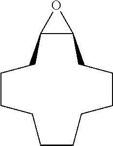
C12C(CCCCCCCCCC1)O2
